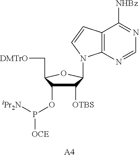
C1([OTBS])C(OP([iPr2N])[OCE])C(C[DMTrO])OC1N1C2=C(C([NHBz])=NC=N2)C=C1.[A4]
